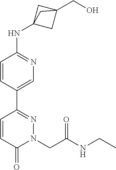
C1=CC(C2=NN(CC(NCC)=O)C(=O)C=C2)=CN=C1NC12CC(CO)(C1)C2
